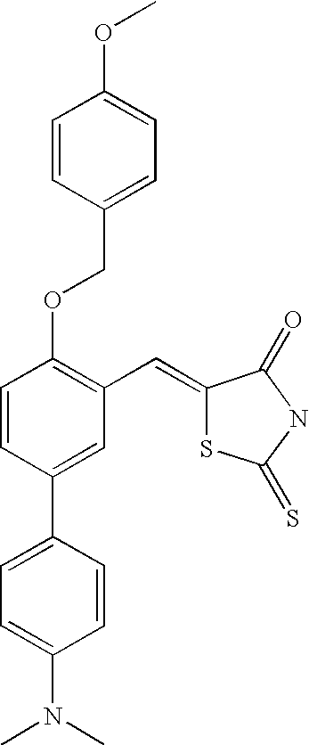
C1=CC(C2=CC=C(N(C)C)C=C2)=CC(C=C2SC(=S)NC2=O)=C1OCC1=CC=C(OC)C=C1
